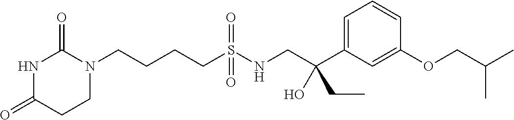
C(CCS(NCC(C1=CC=CC(OCC(C)C)=C1)(CC)O)(=O)=O)CN1C(=O)NC(=O)CC1
